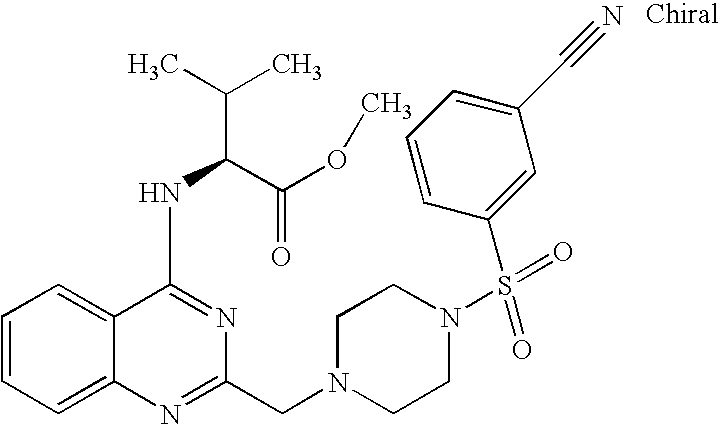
C1=CC=C2C(=C1)C(NC(C(C)C)C(OC)=O)=NC(CN1CCN(S(C3=CC(C#N)=CC=C3)(=O)=O)CC1)=N2
